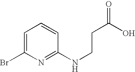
C1(Br)=CC=CC(NCCC(=O)O)=N1
